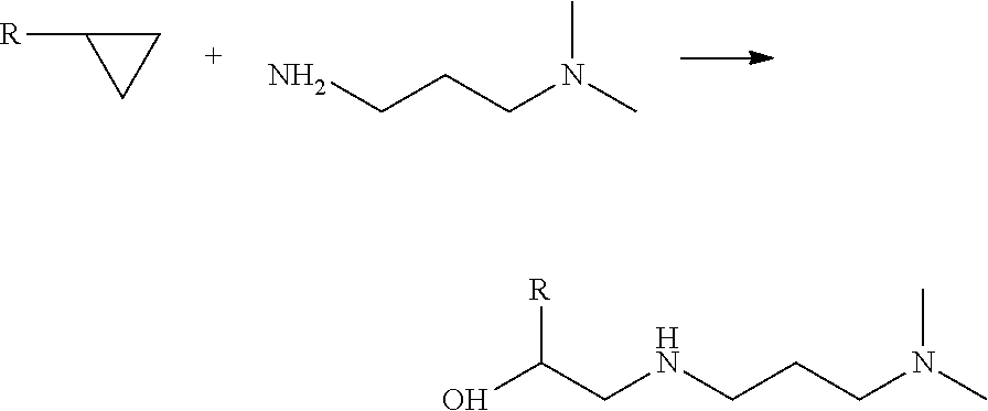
C1([R])CC1.NCCCN(C)C.OC(CNCCCN(C)C)[R]
